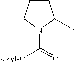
C1CCN(C(=O)[alkyl-O])C1C
